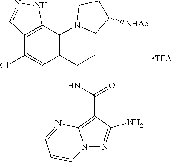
C12=C(C(N3CC([NHAc])CC3)=C(C(C)NC(=O)C3=C4N(N=C3N)C=CC=N4)C=C1Cl)NN=C2
